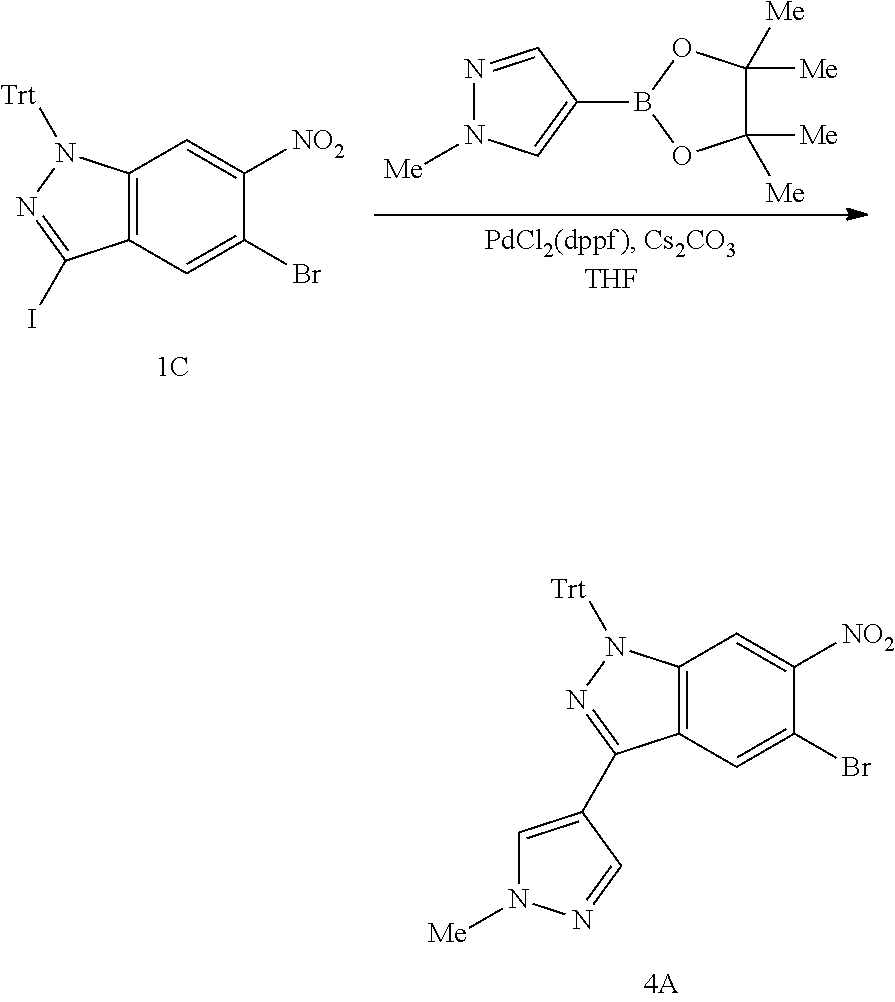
N1=CC(B2OC([Me])([Me])C([Me])([Me])O2)=CN1[Me].C12=C(C=C(Br)C([NO2])=C1)C(I)=NN2[Trt].C12=C(C=C(Br)C([NO2])=C1)C(C1=CN([Me])N=C1)=NN2[Trt]
